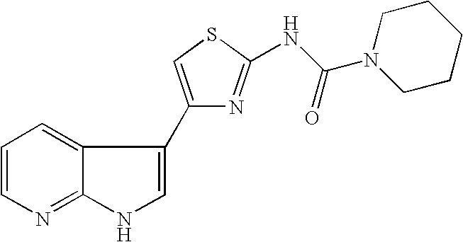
C12=NC=CC=C1C(C1=CSC(NC(N3CCCCC3)=O)=N1)=CN2
